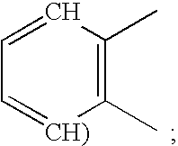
C1(C)=C(C)C=CC=[CH)]1
